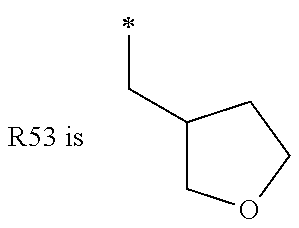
C(C1COCC1)C
